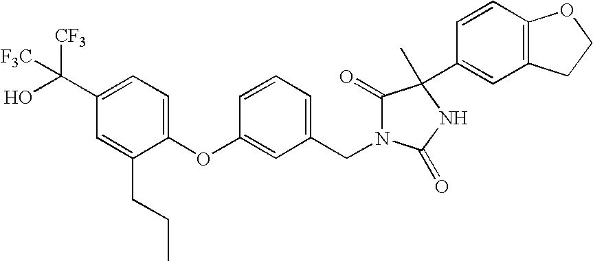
C1(C(O)([CF3])[F3C])=CC=C(OC2=CC(CN3C(=O)C(C4=CC5=C(C=C4)OCC5)(C)NC3=O)=CC=C2)C(CCC)=C1
